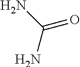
C(N)(N)=O
